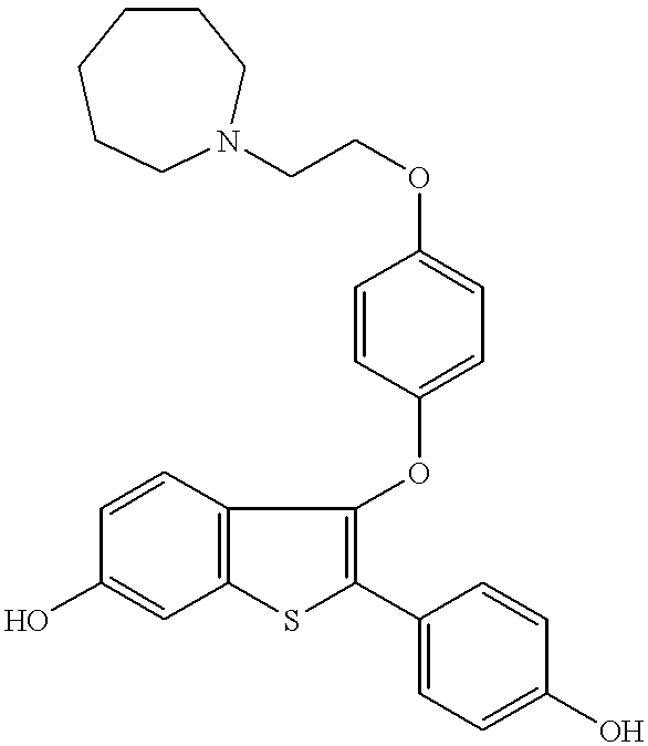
C1=CC2=C(C=C1O)SC(C1=CC=C(O)C=C1)=C2OC1=CC=C(OCCN2CCCCCC2)C=C1
